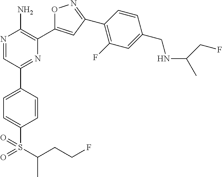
N1=CC(C2=CC=C(S(C(CCF)C)(=O)=O)C=C2)=NC(C2=CC(C3=C(F)C=C(CNC(CF)C)C=C3)=NO2)=C1N
